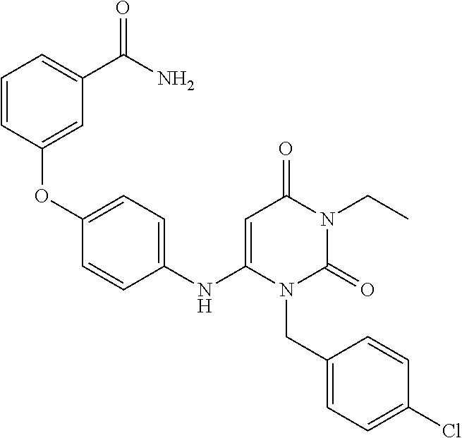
C1(NC2=CC(=O)N(CC)C(=O)N2CC2=CC=C(Cl)C=C2)=CC=C(OC2=CC(C(N)=O)=CC=C2)C=C1
